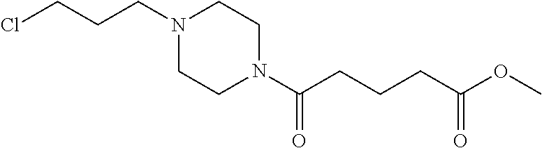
N1(CCCCl)CCN(C(CCCC(OC)=O)=O)CC1
